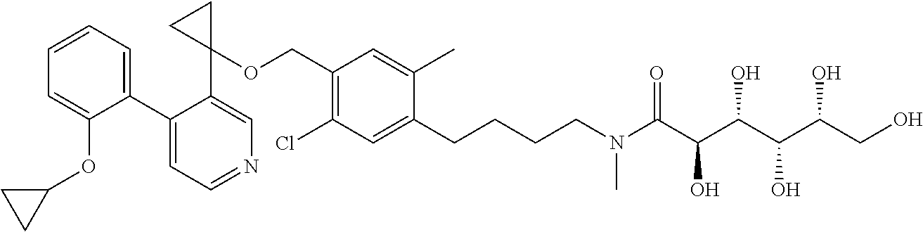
C1(C2=CC=CC=C2OC2CC2)=CC=NC=C1C1(OCC2=C(Cl)C=C(CCCCN(C(C(C(C(O)C(O)CO)O)O)=O)C)C(C)=C2)CC1
